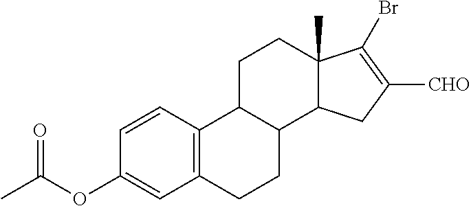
C1=CC2=C(C=C1OC(C)=O)CCC1C2CCC2(C)C1CC([CHO])=C2Br
